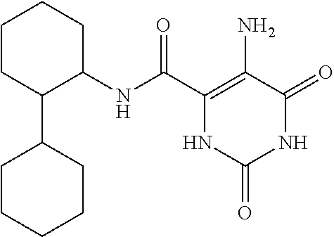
C1(NC(C2=C(N)C(=O)NC(=O)N2)=O)CCCCC1C1CCCCC1
